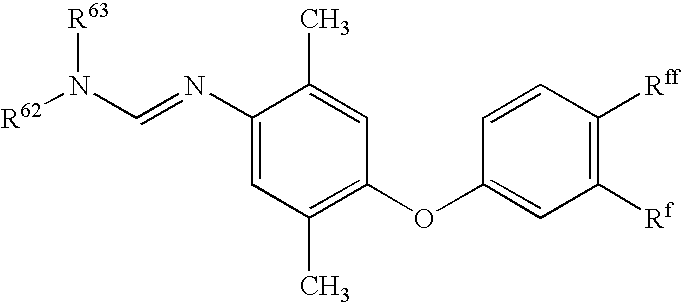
C1(N=CN([R62])[R63])=CC(C)=C(OC2=CC([Rf])=C([Rff])C=C2)C=C1C
